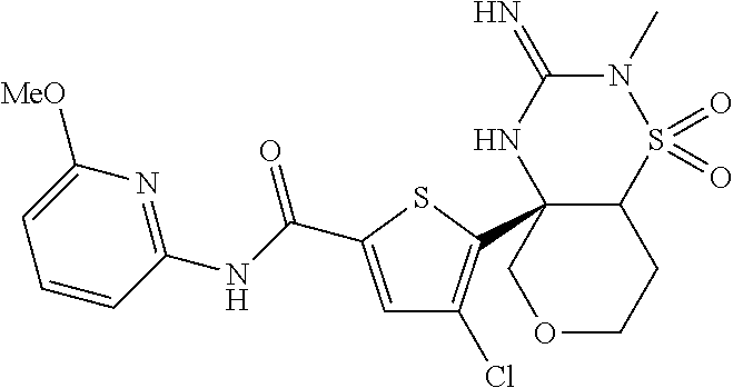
C12S(=O)(=O)N(C)C(=N)NC1(C1=C(Cl)C=C(C(NC3=NC([MeO])=CC=C3)=O)S1)COCC2
